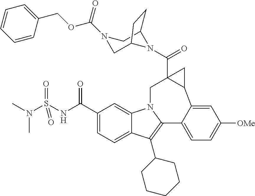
C1(C(NS(N(C)C)(=O)=O)=O)=CC=C2C(=C1)N1C(=C2C2CCCCC2)C2=CC=C([OMe])C=C2C2CC2(C(N2C3CN(C(OCC4=CC=CC=C4)=O)CC2CC3)=O)C1
